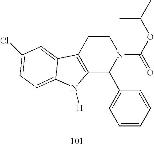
C12=C(CCN(C(=O)OC(C)C)C1C1=CC=CC=C1)C1=CC(Cl)=CC=C1N2[H]
